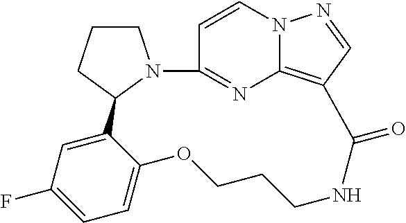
C1=CN2C3=C(C=N2)C(=O)NCCCOC2=CC=C(F)C=C2C2CCCN2C1=N3
